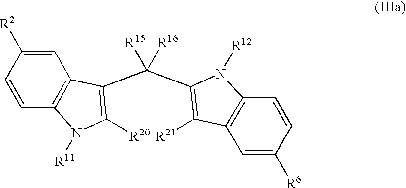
C1=C([R2])C=CC2=C1C(C(C1=C([R21])C3=C(C=CC([R6])=C3)N1[R12])([R15])[R16])=C([R20])N2[R11]
